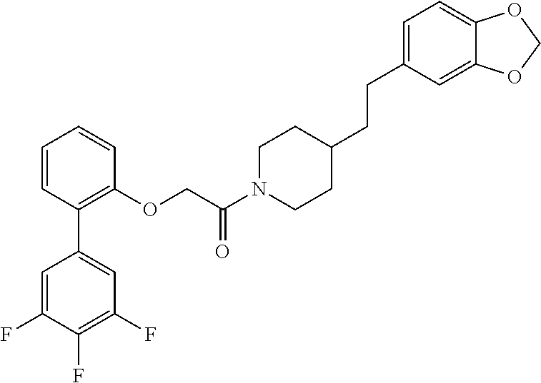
C1=CC(C2=CC(F)=C(F)C(F)=C2)=C(OCC(N2CCC(CCC3=CC=C4C(=C3)OCO4)CC2)=O)C=C1
